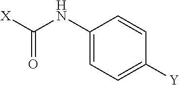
C1(NC([X])=O)=CC=C([Y])C=C1
